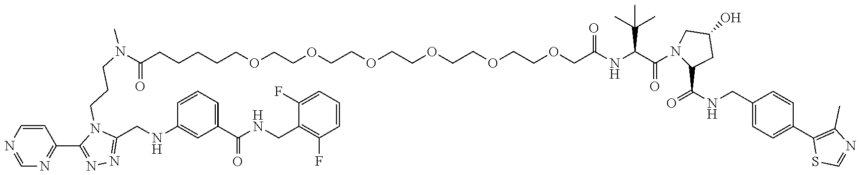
C(CCCCOCCOCCOCCOCCOCCOCC(NC(C(N1C(C(=O)NCC2=CC=C(C3=C(C)N=CS3)C=C2)CC(O)C1)=O)C(C)(C)C)=O)C(=O)N(CCCN1C(CNC2=CC(C(NCC3=C(F)C=CC=C3F)=O)=CC=C2)=NN=C1C1=NC=NC=C1)C
